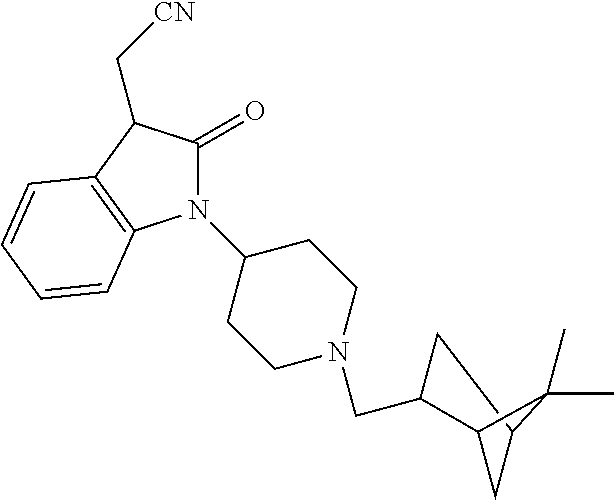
C1C2C(C)(C)C(C1CN1CCC(N3C(=O)C(C[CN])C4=C3C=CC=C4)CC1)C2
